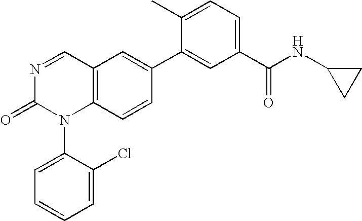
C12=C(C=CC(C3=CC(C(NC4CC4)=O)=CC=C3C)=C1)N(C1=CC=CC=C1Cl)C(=O)N=C2
